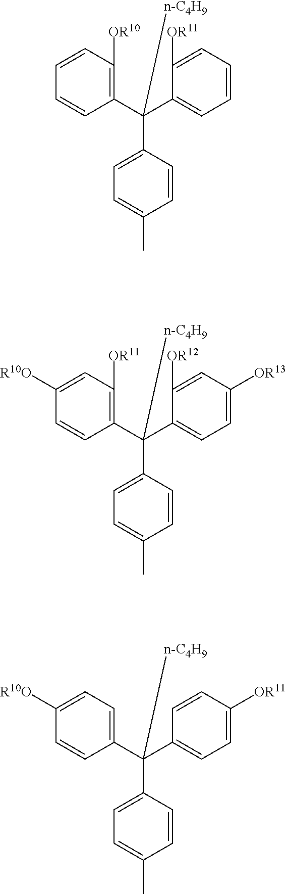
C1(C(C2=C([OR10])C=CC=C2)(C2=CC=C(C)C=C2)[n-C4H9])=CC=CC=C1[OR11].C1(C(C2=C([OR11])C=C([R10O])C=C2)(C2=CC=C(C)C=C2)[n-C4H9])=CC=C([OR13])C=C1[OR12].C1(C(C2=CC=C([R10O])C=C2)(C2=CC=C(C)C=C2)[n-C4H9])=CC=C([OR11])C=C1
